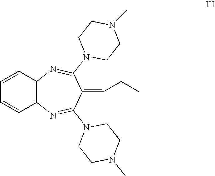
C12=C(C=CC=C1)N=C(N1CCN(C)CC1)C(=CCC)C(N1CCN(C)CC1)=N2
